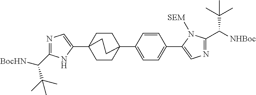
C1CC2(C3=CC=C(C4=CN=C(C([NHBoc])C(C)(C)C)N4[SEM])C=C3)CCC1(C1=CN=C(C(C(C)(C)C)[BocHN])N1)CC2
